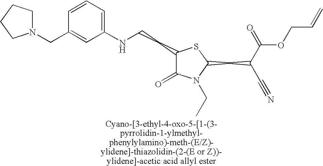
C1(CCNC2=CC=CC(CN3CCCC3)=C2)C(=O)N(CC)C(CC(C(=O)OCC=C)C#N)S1
